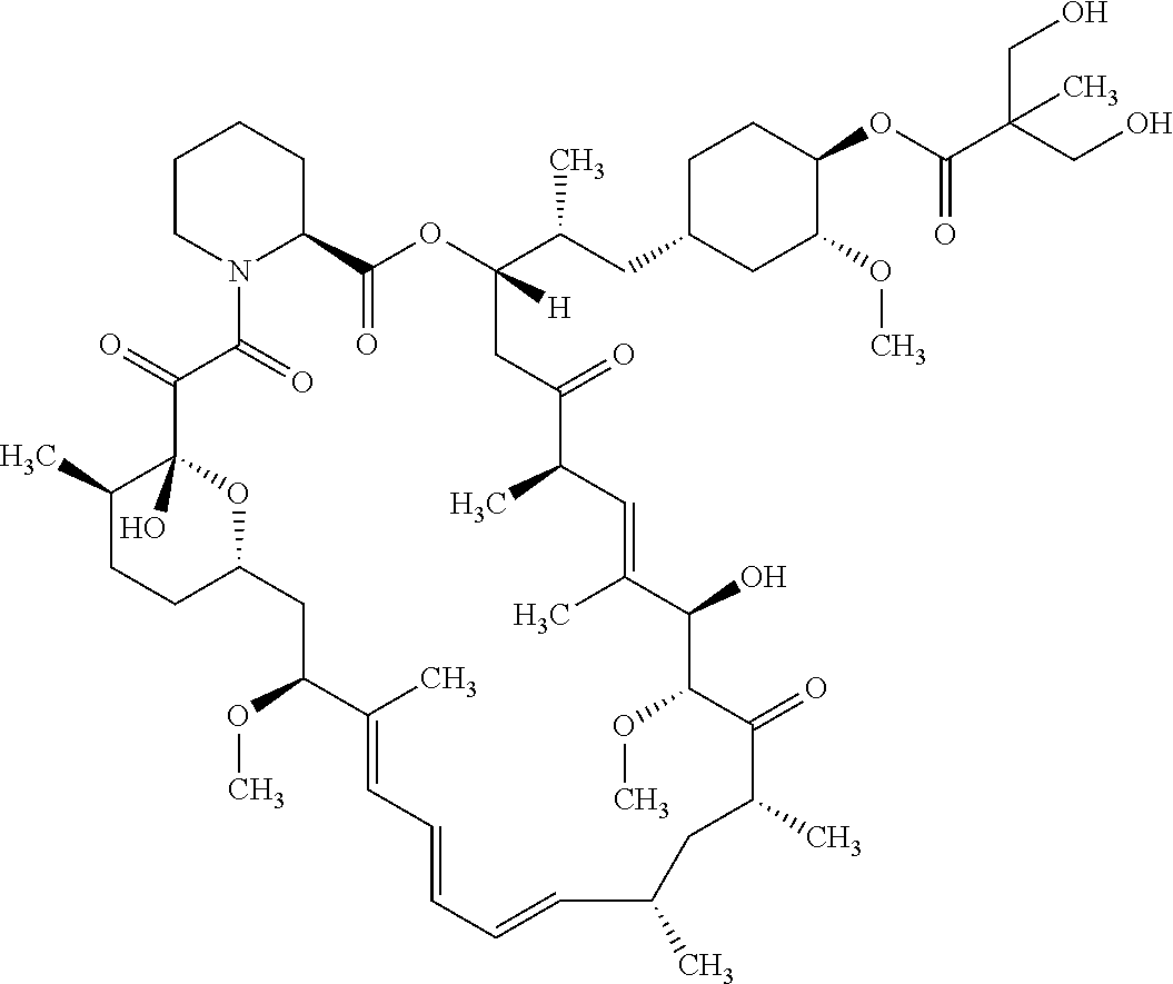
C1CN2C(CC1)C(=O)OC([H])(C(CC1CC(OC)C(OC(C(CO)(CO)C)=O)CC1)C)CC(=O)C(C)C=C(C)C(O)C(OC)C(=O)C(C)CC(C)C=CC=CC=C(C)C(OC)CC1CCC(C)C(O)(C(=O)C2=O)O1
